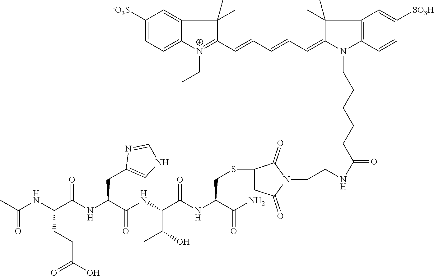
C(NC(C(NC(C(NC(C(NC(C(N)=O)CSC1CC(=O)N(CCNC(CCCCCN2C3=C(C(C)(C)C2=CC=CC=CC2=[N+](CC)C4=CC=C([-O3S])C=C4C2(C)C)C=C([SO3H])C=C3)=O)C1=O)=O)C(O)C)=O)CC1=CNC=N1)=O)CCC(O)=O)(C)=O
